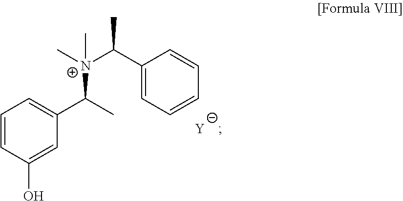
C1=CC(O)=CC(C(C)[N+](C(C2=CC=CC=C2)C)(C)C)=C1.[Y]
